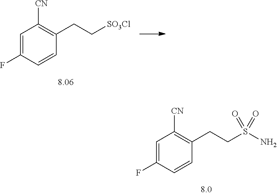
C1=C(F)C=CC(CC[SO3Cl])=C1[CN].C1=C(F)C=CC(CCS(N)(=O)=O)=C1[CN]
